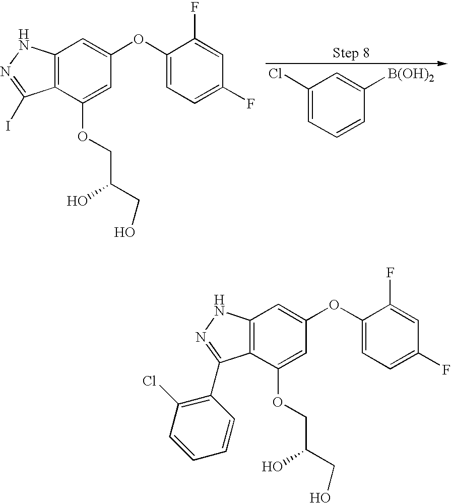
C1(Cl)=CC=CC([B(OH)2])=C1.C12=C(NN=C1I)C=C(OC1=CC=C(F)C=C1F)C=C2OCC(CO)O.C12=C(NN=C1C1=C(Cl)C=CC=C1)C=C(OC1=CC=C(F)C=C1F)C=C2OCC(CO)O
